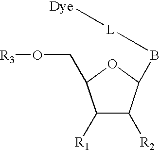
C1([R1])C([R2])C(B[L][Dye])OC1CO[R3]
